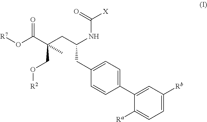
[R7]OC(=O)C(CC(NC(=O)[X])CC1=CC=C(C2=CC([Rb])=CC=C2[Ra])C=C1)(CO[R2])C
